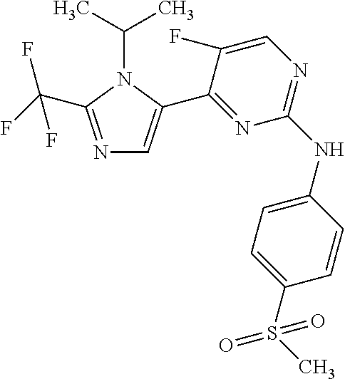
N1=C(C(F)(F)F)N(C(C)C)C(C2=NC(NC3=CC=C(S(C)(=O)=O)C=C3)=NC=C2F)=C1
